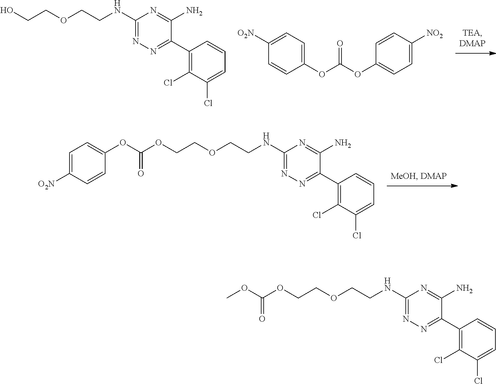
C1(NCCOCCO)=NN=C(C2=C(Cl)C(Cl)=CC=C2)C(N)=N1.C1=CC(OC(OC2=CC=C([NO2])C=C2)=O)=CC=C1[O2N].C1(NCCOCCOC(=O)OC2=CC=C([O2N])C=C2)=NN=C(C2=C(Cl)C(Cl)=CC=C2)C(N)=N1.C1(NCCOCCOC(=O)OC)=NN=C(C2=C(Cl)C(Cl)=CC=C2)C(N)=N1
